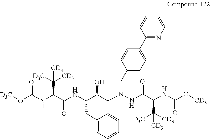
O(C(NC(C(NC(C(CN(NC(C(NC(O[CD3])=O)C([D3C])([CD3])[CD3])=O)CC1=CC=C(C2=NC=CC=C2)C=C1)O)CC1=CC=CC=C1)=O)C([D3C])([CD3])[CD3])=O)[D3C]
